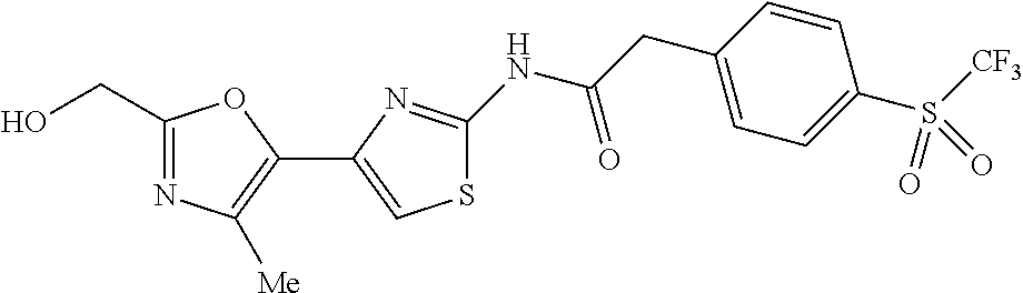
C1(CO)=NC([Me])=C(C2=CSC(NC(CC3=CC=C(S([CF3])(=O)=O)C=C3)=O)=N2)O1
